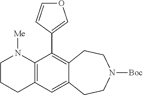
C12=C(C(C3=COC=C3)=C3C(=C1)CCN([Boc])CC3)N([Me])CCC2
